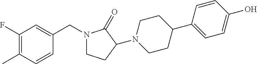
C1(F)=C(C)C=CC(CN2CCC(N3CCC(C4=CC=C(O)C=C4)CC3)C2=O)=C1
